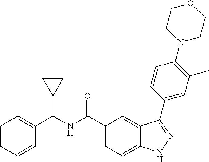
C1=CC=CC=C1C(NC(C1=CC=C2C(=C1)C(C1=CC(C)=C(N3CCOCC3)C=C1)=NN2)=O)C1CC1
